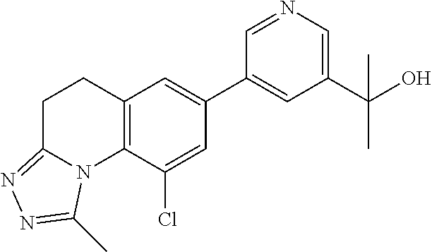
C1(C(O)(C)C)=CN=CC(C2=CC3=C(C(Cl)=C2)N2C(=NN=C2C)CC3)=C1
